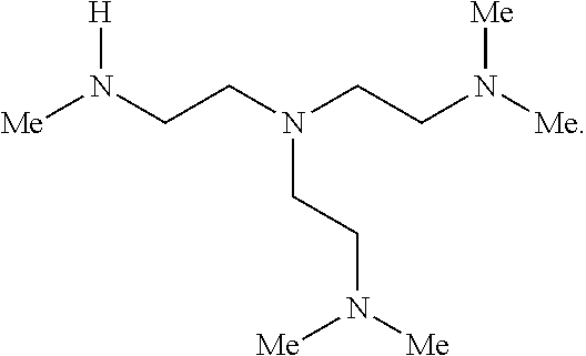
[H]N(CCN(CCN([Me])[Me])CCN([Me])[Me])[Me]
